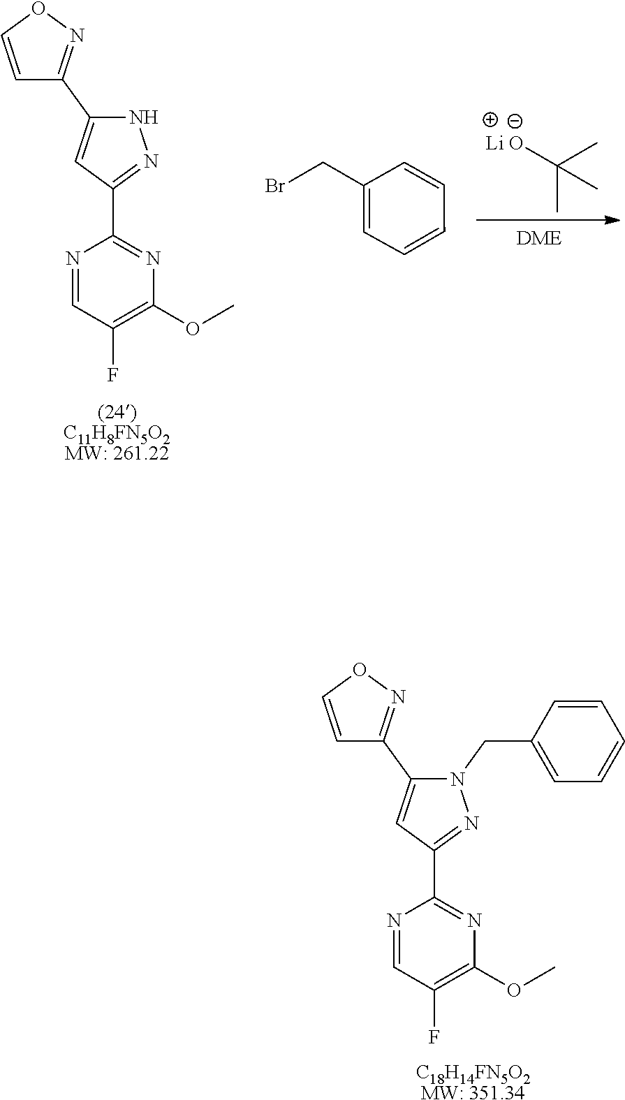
O(C)C1=C(F)C=NC(C2=NN(CC3=CC=CC=C3)C(C3=NOC=C3)=C2)=N1.[C18H14FN5O2MW: 351.34].C(C)([Li O])(C)C.O(C)C1=C(F)C=NC(C2=NNC(C3=NOC=C3)=C2)=N1.[(24)C11H8FN5O2MW: 261.22].C(C1=CC=CC=C1)Br
